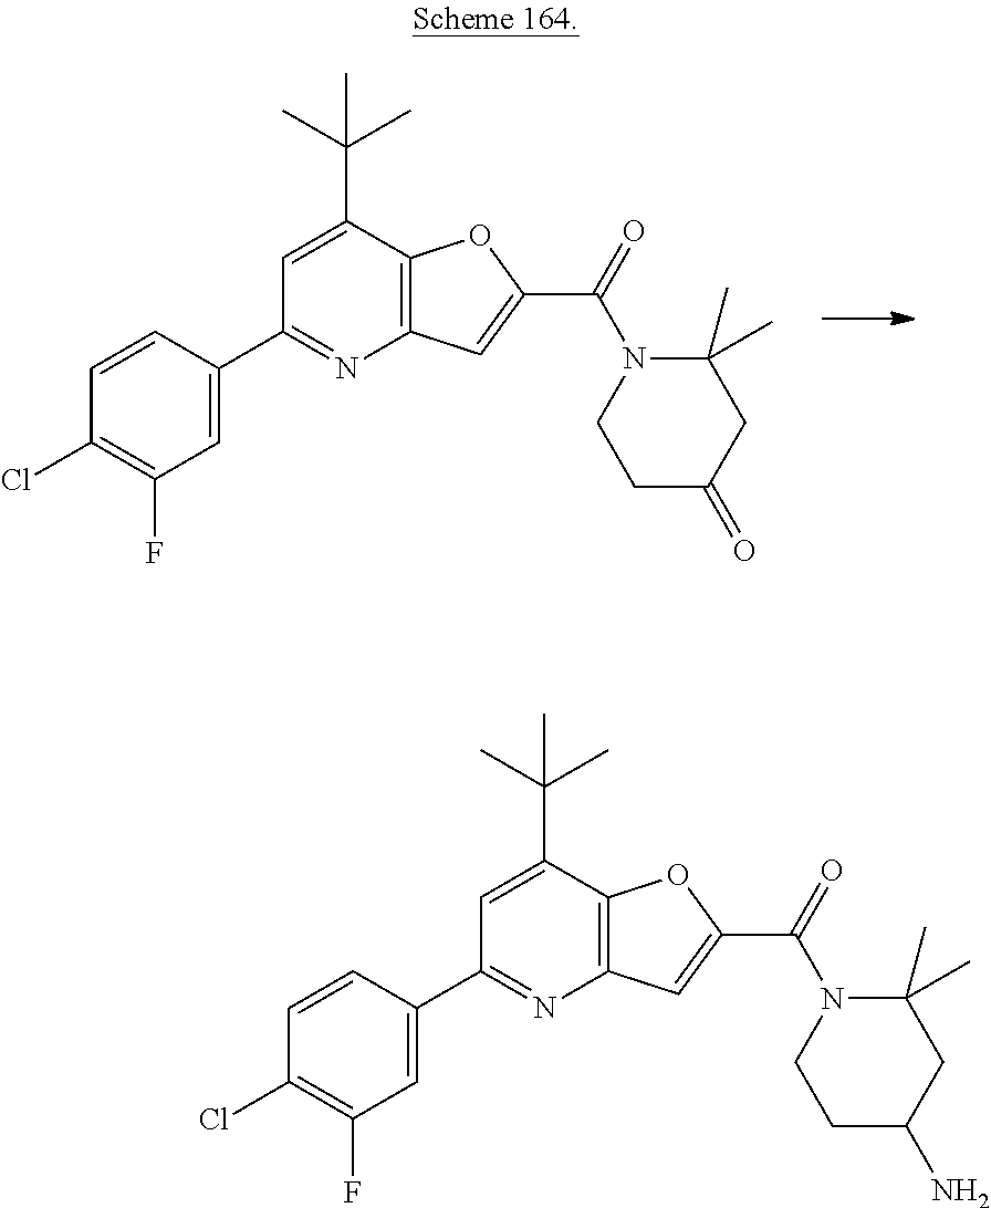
C1(C2=CC(F)=C(Cl)C=C2)=NC2=C(C(C(C)(C)C)=C1)OC(C(N1C(C)(C)CC(N)CC1)=O)=C2.C1(C2=CC(F)=C(Cl)C=C2)=NC2=C(C(C(C)(C)C)=C1)OC(C(N1C(C)(C)CC(=O)CC1)=O)=C2
